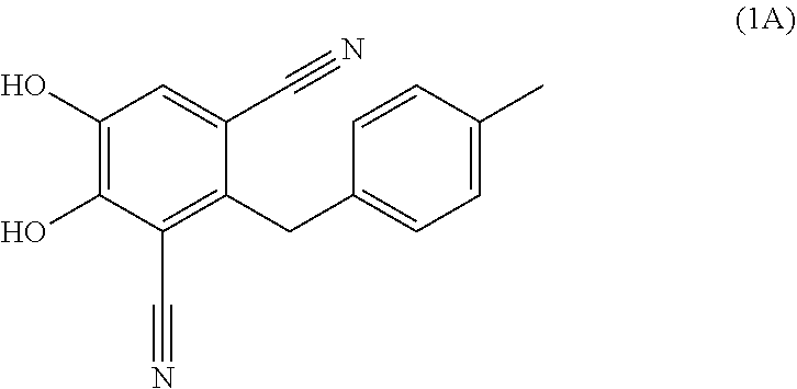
C1(O)=C(O)C(C#N)=C(CC2=CC=C(C)C=C2)C(C#N)=C1
